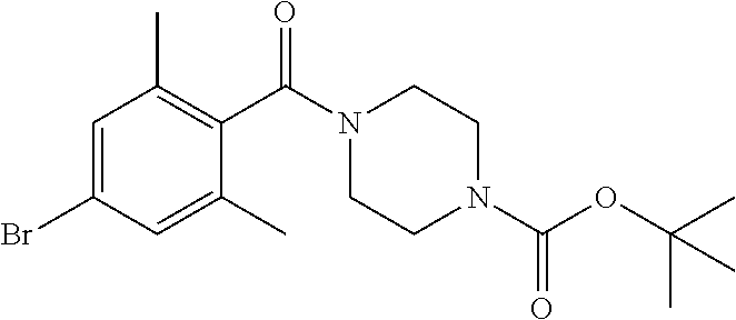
C1=C(Br)C=C(C)C(C(N2CCN(C(OC(C)(C)C)=O)CC2)=O)=C1C
